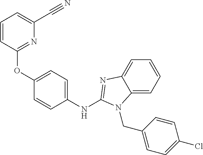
C1(OC2=CC=C(NC3=NC4=CC=CC=C4N3CC3=CC=C(Cl)C=C3)C=C2)=NC(C#N)=CC=C1
